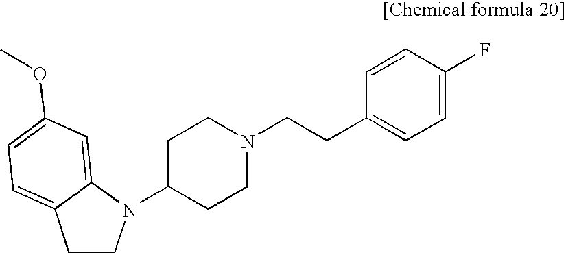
C1CN(C2CCN(CCC3=CC=C(F)C=C3)CC2)C2=CC(OC)=CC=C12
